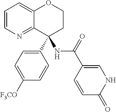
C1=CN=C2C(=C1)OCCC2(C1=CC=C([F3CO])C=C1)NC(C1=CNC(=O)C=C1)=O
